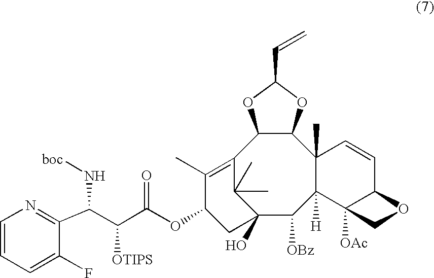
C12(O)C([OBz])C3([H])C(C)(C4C(C(=C(C)C(OC(C(C(N[boc])C5=NC=CC=C5F)[OTIPS])=O)C1)C2(C)C)OC(C=C)O4)C=CC1C3([OAc])CO1
